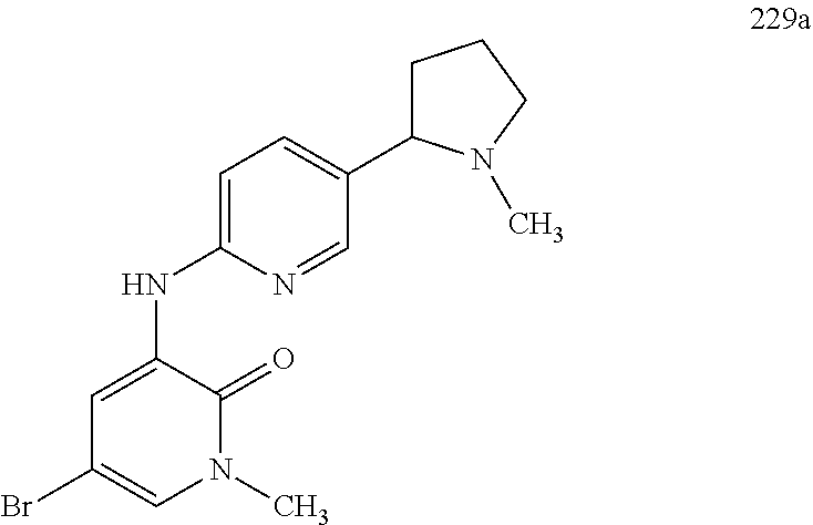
BrC1=CN(C)C(=O)C(NC2=CC=C(C3CCCN3C)C=N2)=C1
